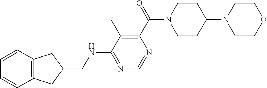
C1=CC2=C(C=C1)CC(CNC1=NC=NC(C(N3CCC(N4CCOCC4)CC3)=O)=C1C)C2
